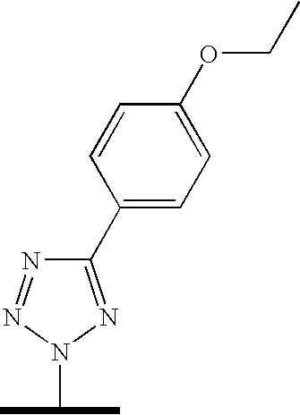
C1(C2=CC=C(OCC)C=C2)=NN(C(C)C)N=N1
